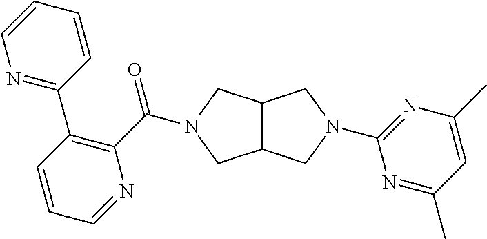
C12C(CN(C3=NC(C)=CC(C)=N3)C1)CN(C(C1=C(C3=NC=CC=C3)C=CC=N1)=O)C2
